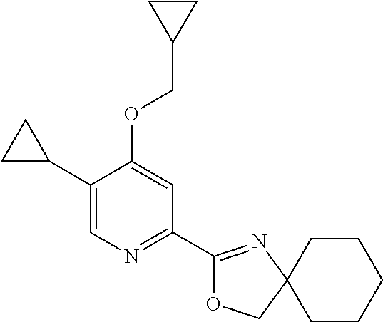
C1(C2CC2)=CN=C(C2=NC3(CO2)CCCCC3)C=C1OCC1CC1
